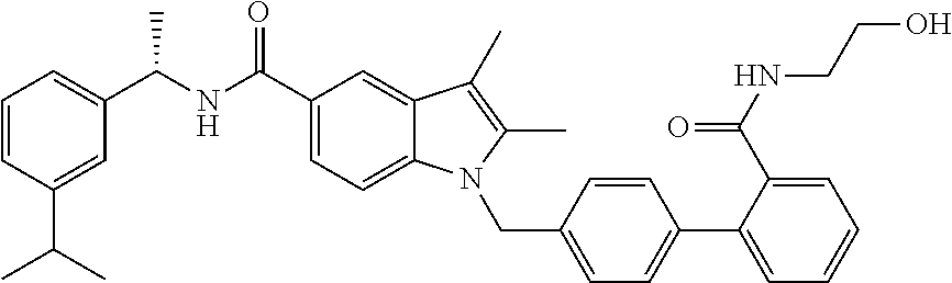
C1=CC(C(C)C)=CC(C(NC(C2=CC=C3C(=C2)C(C)=C(C)N3CC2=CC=C(C3=CC=CC=C3C(NCCO)=O)C=C2)=O)C)=C1
